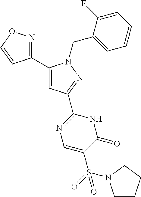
C1(C2=CC(C3=NC=C(S(=O)(=O)N4CCCC4)C(=O)N3)=NN2CC2=CC=CC=C2F)=NOC=C1
